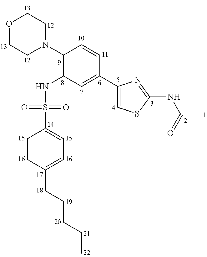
C1(N2CCOCC2)=C(NS(C2=CC=C(CCCCC)C=C2)(=O)=O)C=C(C2=CSC(NC(C)=O)=N2)C=C1
